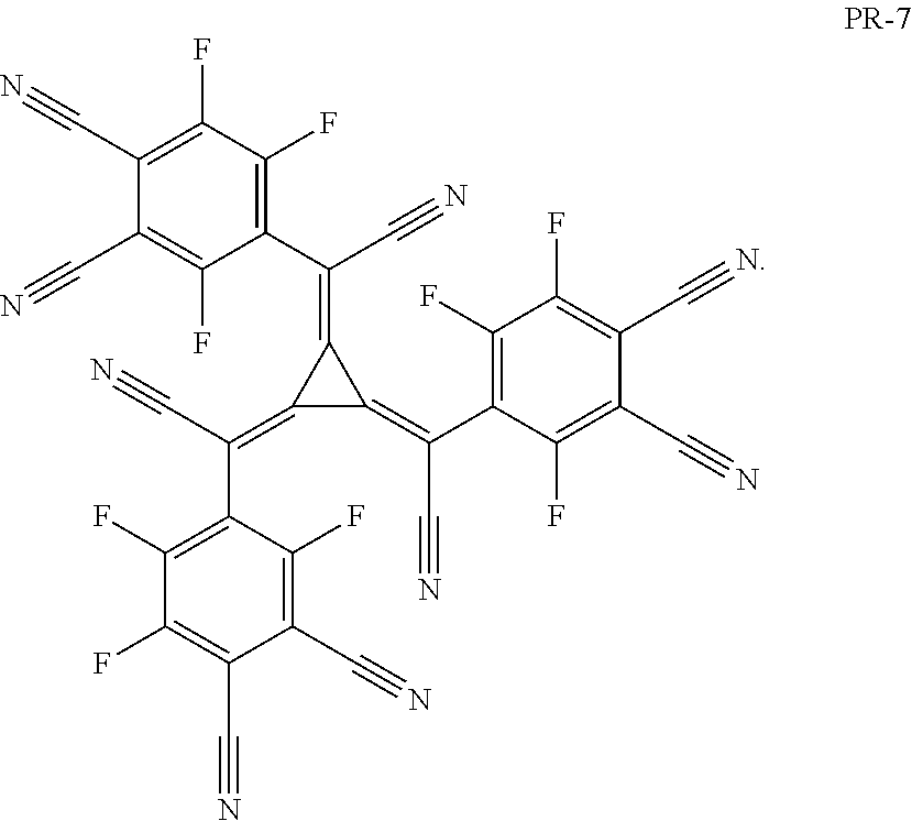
C1(F)=C(C(C#N)=C2C(=C(C3=C(F)C(F)=C(C#N)C(C#N)=C3F)C#N)C2=C(C#N)C2=C(F)C(F)=C(C#N)C(C#N)=C2F)C(F)=C(C#N)C(C#N)=C1F
